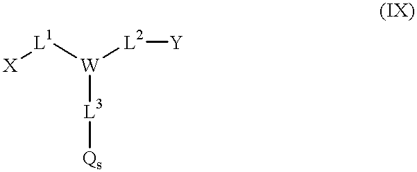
[L3]([W]([L1][X])[L2][Y])[Qs]
